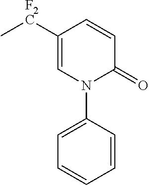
N1(C2=CC=CC=C2)C(=O)C=CC([F2C]C)=C1
